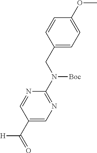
C1=CC(CN(C2=NC=C(C(=O)[H])C=N2)[Boc])=CC=C1OC
